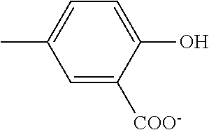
C1=C([COO-])C(O)=CC=C1C
